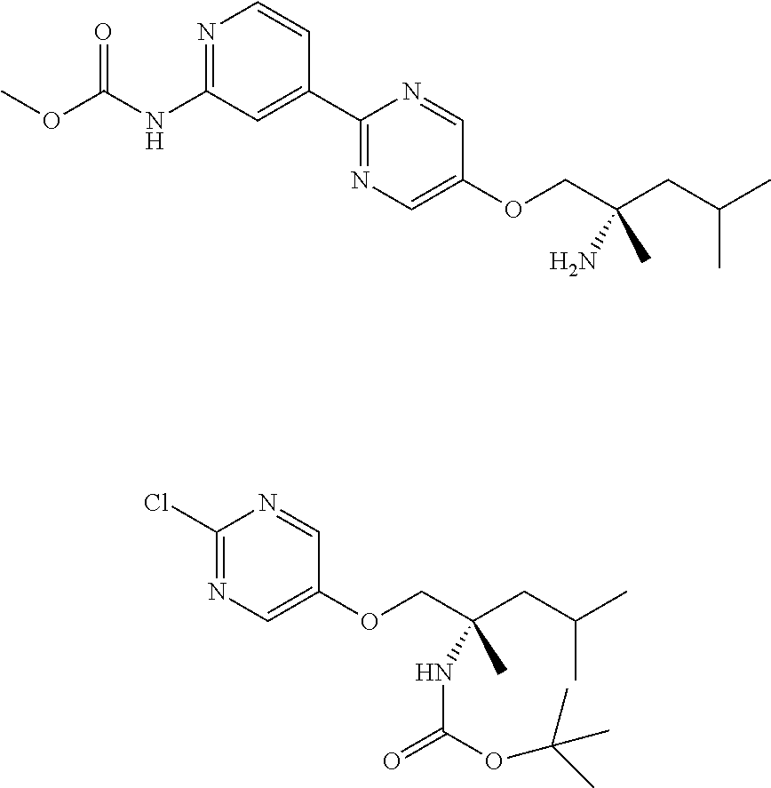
N1=C(NC(OC)=O)C=C(C2=NC=C(OCC(CC(C)C)(N)C)C=N2)C=C1.ClC1=NC=C(OCC(CC(C)C)(NC(=O)OC(C)(C)C)C)C=N1
